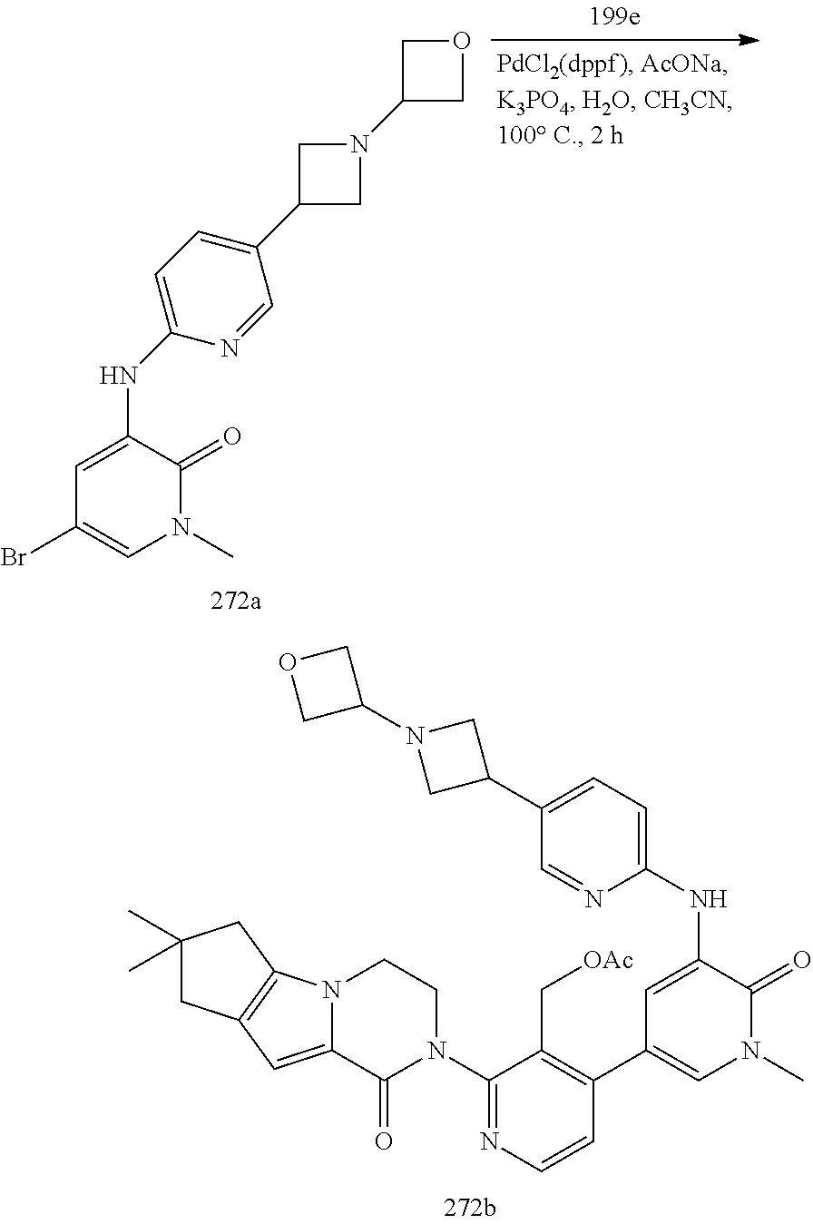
C1C(N2CC(C3=CC=C(NC4=CC(Br)=CN(C)C4=O)N=C3)C2)CO1.C1(C2CN(C3COC3)C2)=CC=C(NC2=CC(C3=C(C[OAc])C(N4CCN5C(=CC6=C5CC(C)(C)C6)C4=O)=NC=C3)=CN(C)C2=O)N=C1
